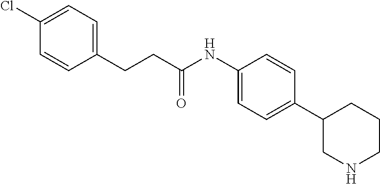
C1(NC(CCC2=CC=C(Cl)C=C2)=O)=CC=C(C2CNCCC2)C=C1
